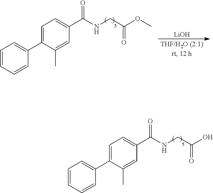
C(=O)(CNC(C1=CC=C(C2=CC=CC=C2)C(C)=C1)=O)O.C(=O)(CNC(C1=CC=C(C2=CC=CC=C2)C(C)=C1)=O)OC.[LiOH]
